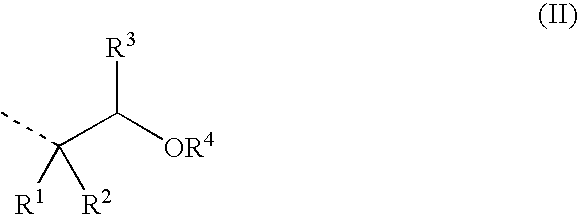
CC(C([OR4])[R3])([R2])[R1]
